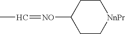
CC=[NO]C1CC[NnPr]CC1
